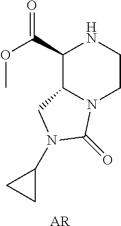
C1(C(=O)OC)C2N(CCN1)C(=O)N(C1CC1)C2.[AR]
